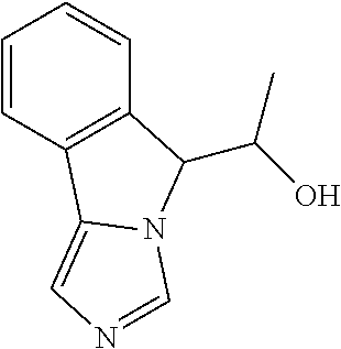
C1=CC2=C(C=C1)C(C(O)C)N1C2=CN=C1
